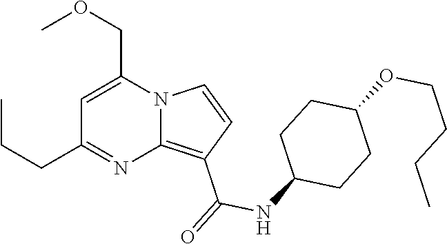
C1=C(COC)N2C(=C(C(=O)NC3CCC(OCCCC)CC3)C=C2)N=C1CCC
